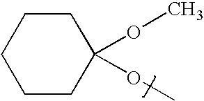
C1CCCCC1(OC)OC
